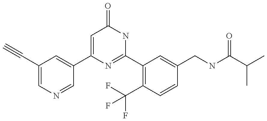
C1(C2=CC(C#C)=CN=C2)=CC(=O)NC(C2=C(C(F)(F)F)C=CC(CNC(C(C)C)=O)=C2)=N1
